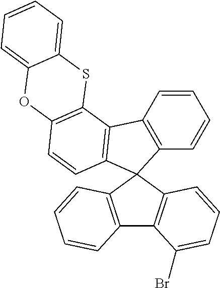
C1=CC2=C(C=C1)C1(C3=C2C2=C(C=C3)OC3=CC=CC=C3S2)C2=C(C3=C1C=CC=C3)C(Br)=CC=C2
